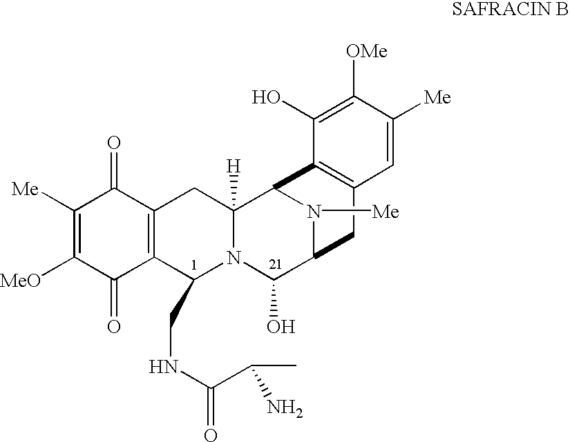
C1([Me])=C([MeO])C(=O)C2=C(C1=O)CC1([H])N(C2CNC(C(C)N)=O)C(O)C2N([Me])C1C1=C(C2)C=C([Me])C([OMe])=C1O
